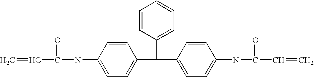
C1=CC(NC(=O)C=C)=CC=C1C(C1=CC=CC=C1)C1=CC=C(NC(C=C)=O)C=C1
